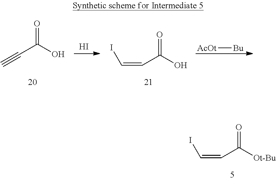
C#CC(O)=O.I.C(C(O)=O)=CI.[AcOt][Bu].C(C([Ot-Bu])=O)=CI
